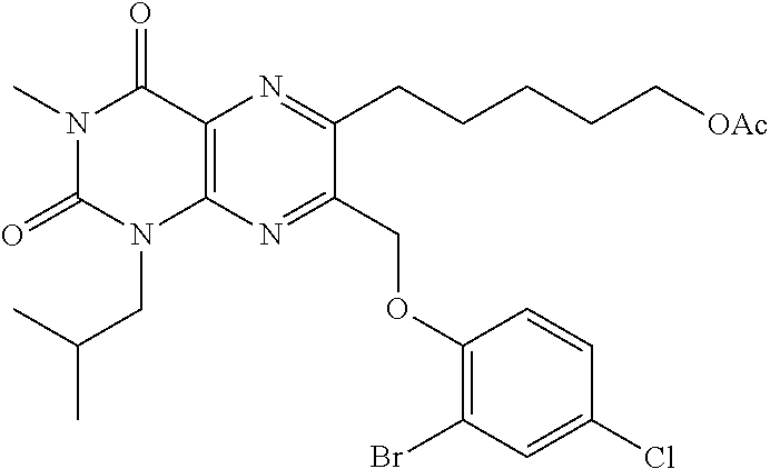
C12=C(N=C(COC3=C(Br)C=C(Cl)C=C3)C(CCCCC[OAc])=N1)N(CC(C)C)C(=O)N(C)C2=O
